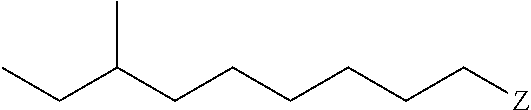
C(CCCCC[Z])C(CC)C
